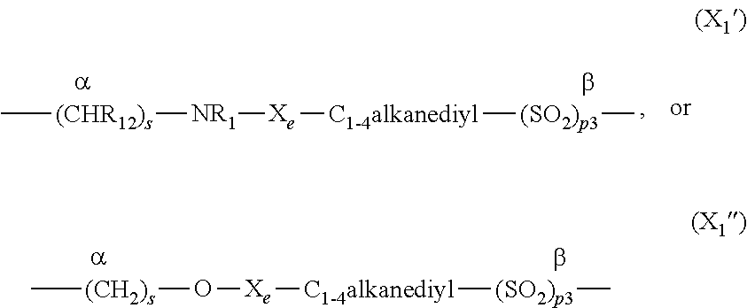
C[(CH2)s]O[Xe][C1-4alkanediyl][(SO2)p3]C.C[(CHR12)s][NR1][Xe][C1-4alkanediyl][(SO2)p3]C
